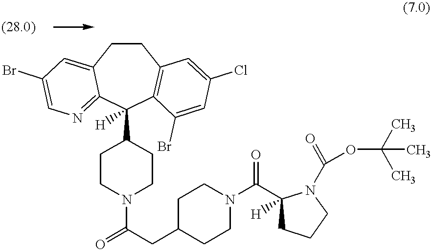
C1CC2=CC(Br)=CN=C2C(C2CCN(C(=O)CC3CCN(C(C4([H])CCCN4C(OC(C)(C)C)=O)=O)CC3)CC2)([H])C2=C1C=C(Cl)C=C2Br
